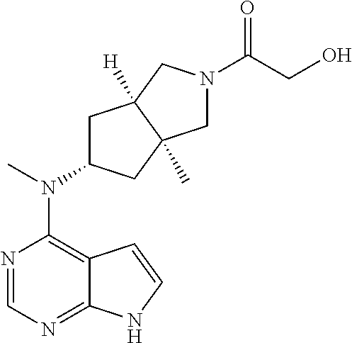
N1=CN=C2C(=C1N(C)C1CC3([H])C(C)(C1)CN(C(CO)=O)C3)C=CN2
